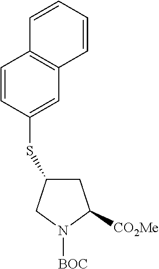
C1=CC(SC2CC([CO2Me])N([BOC])C2)=CC2=C1C=CC=C2
